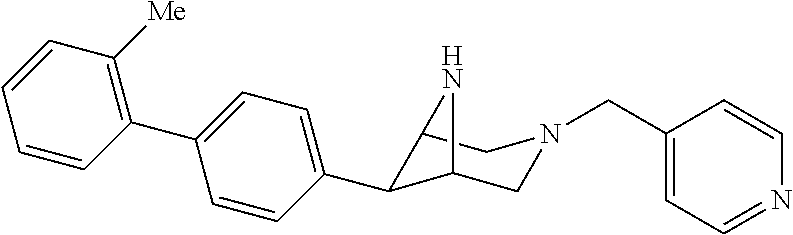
C12C(C3=CC=C(C4=C([Me])C=CC=C4)C=C3)C(CN(CC3=CC=NC=C3)C1)N2
